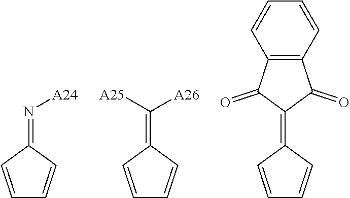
C1=CC(=N[A24])C=C1.C1=CC(=C([A26])[A25])C=C1.C1=CC(=C2C(=O)C3=C(C2=O)C=CC=C3)C=C1
